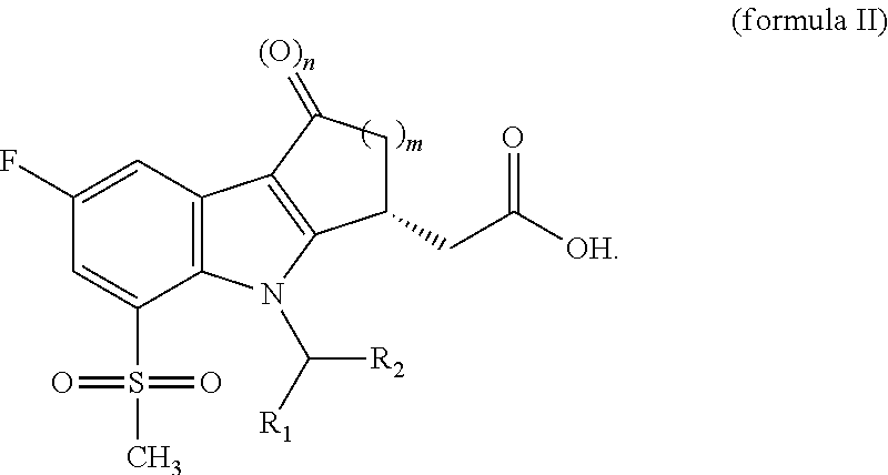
C12=C(C=C(F)C=C1S(C)(=O)=O)C1=C(N2C([R1])[R2])C(CC([OH])=O)CC1=[(O)n]
